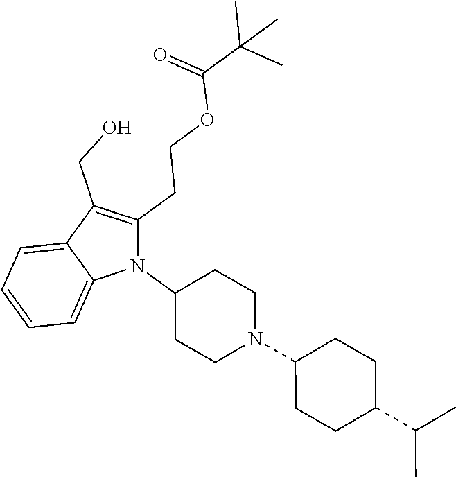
N1(C2CCN(C3CCC(C(C)C)CC3)CC2)C(CCOC(C(C)(C)C)=O)=C(CO)C2=CC=CC=C12
